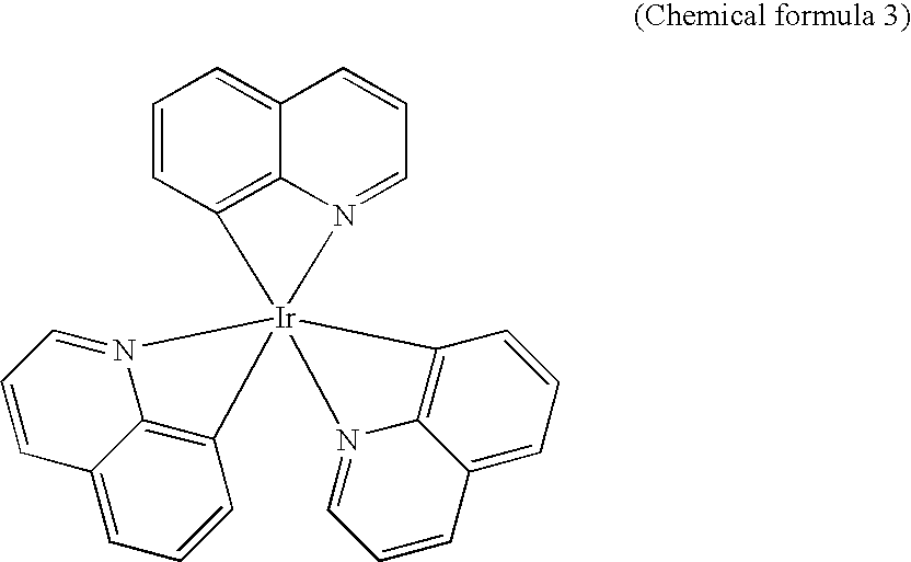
C1=CC2=C3C(=C1)C=CC=N3[Ir]213(C2=C4C(=CC=C2)C=CC=N41)N1=CC=CC2=CC=CC3=C21
